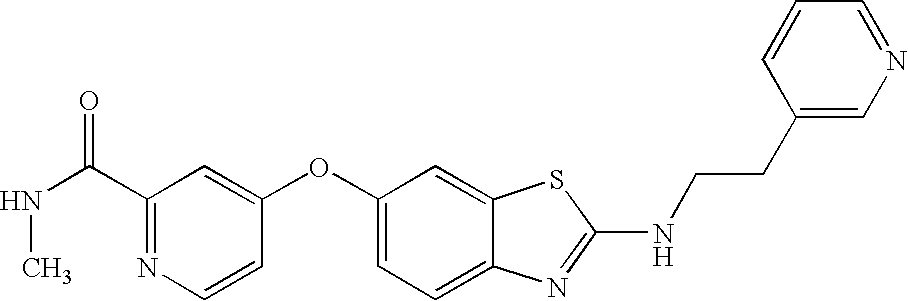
N1=C(C(NC)=O)C=C(OC2=CC=C3C(=C2)SC(NCCC2=CN=CC=C2)=N3)C=C1
